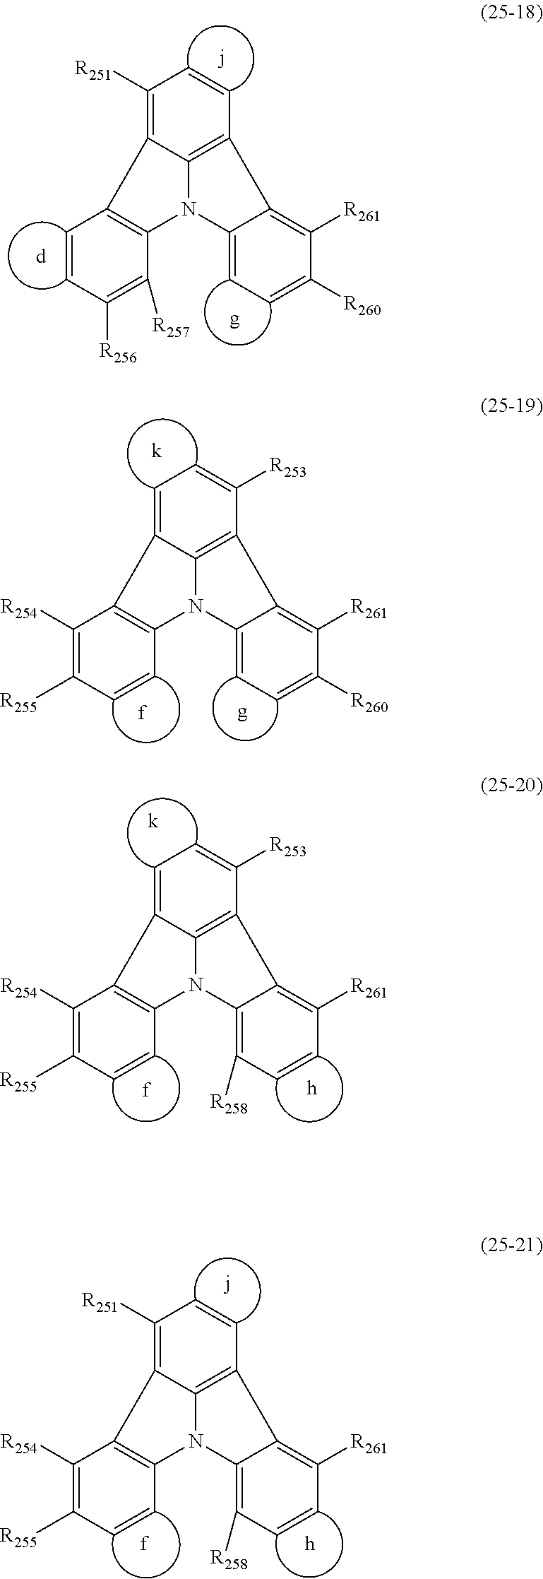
C1([R251])=C2C3=C(C=C1)C1=C([R261])C([R260])=CC=C1N3C1=C2C=CC([R256])=C1[R257].C1=C2C3=C(C([R253])=C1)C1=C([R261])C([R260])=CC=C1N3C1=C2C([R254])=C([R255])C=C1.C1=C2C3=C(C([R253])=C1)C1=C([R261])C=CC([R258])=C1N3C1=C2C([R254])=C([R255])C=C1.C1([R251])=C2C3=C(C=C1)C1=C([R261])C=CC([R258])=C1N3C1=C2C([R254])=C([R255])C=C1
